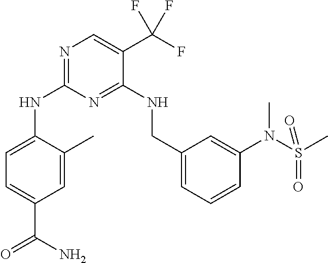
N1=C(NC2=CC=C(C(N)=O)C=C2C)N=C(NCC2=CC=CC(N(S(C)(=O)=O)C)=C2)C(C(F)(F)F)=C1
